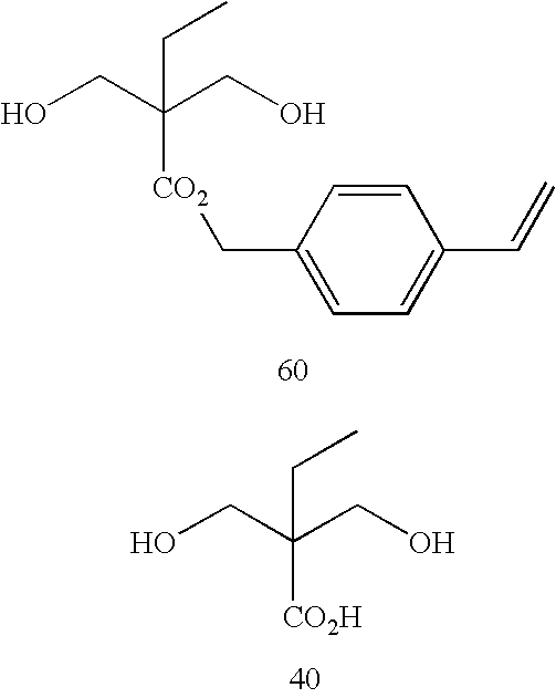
OCC(CO)(CC)[CO2]CC1=CC=C(C=C)C=C1.OCC(CO)(CC)[CO2H]
